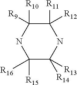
C1([R16])([R15])C([R14])([R13])NC([R12])([R11])C([R9])([R10])N1
